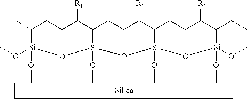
CC1CCC([R1])C2CCC([R1])C3CCC([R1])C(CC)[Si](OC)(OC)O[Si]3(OC)O[Si]2(OC)O[Si]1(OC)OC
